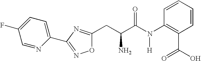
C1=CC(N(C(C(CC2=NC(C3=CC=C(F)C=N3)=NO2)N)=O)[H])=C(C(O)=O)C=C1
